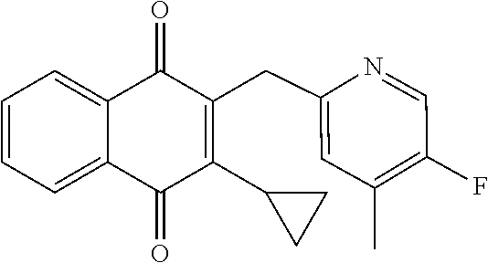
C1(F)=C(C)C=C(CC2=C(C3CC3)C(=O)C3=CC=CC=C3C2=O)N=C1
